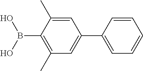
B(C1=C(C)C=C(C2=CC=CC=C2)C=C1C)(O)O
